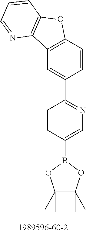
C12=C(C=CC(C3=NC=C(B4OC(C)(C)C(C)(C)O4)C=C3)=C1)OC1=C2N=CC=C1
